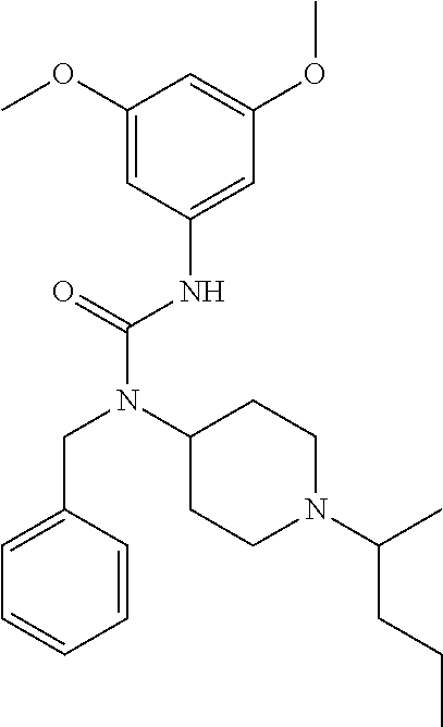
C1(OC)=CC(NC(N(C2CCN(C(C)CCC)CC2)CC2=CC=CC=C2)=O)=CC(OC)=C1
